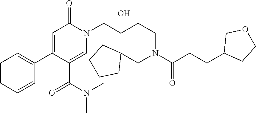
C1=CC=CC(C2=CC(=O)N(CC3(O)CCN(C(CCC4CCOC4)=O)CC34CCCC4)C=C2C(N(C)C)=O)=C1
